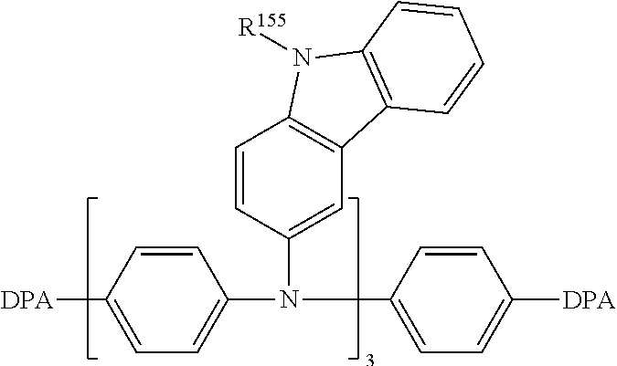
C1=CC([DPA])=CC=C1N(C1=CC=C([DPA])C=C1)C1=CC2=C(C=C1)N([R155])C1=C2C=CC=C1
